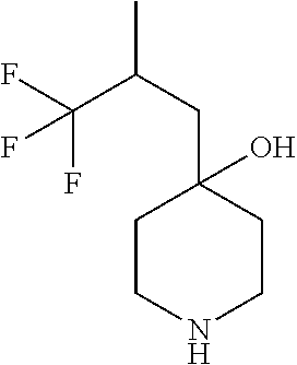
C1CNCCC1(CC(C)C(F)(F)F)O
